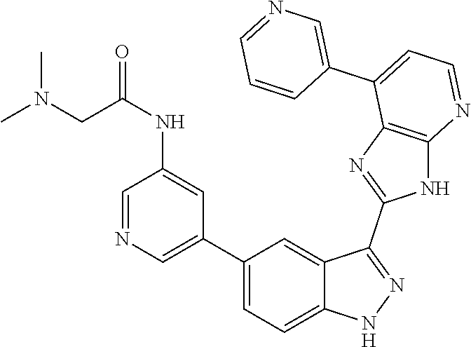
C1(C2=CC=C3C(=C2)C(C2=NC4=C(N2)N=CC=C4C2=CN=CC=C2)=NN3)=CN=CC(NC(=O)CN(C)C)=C1
